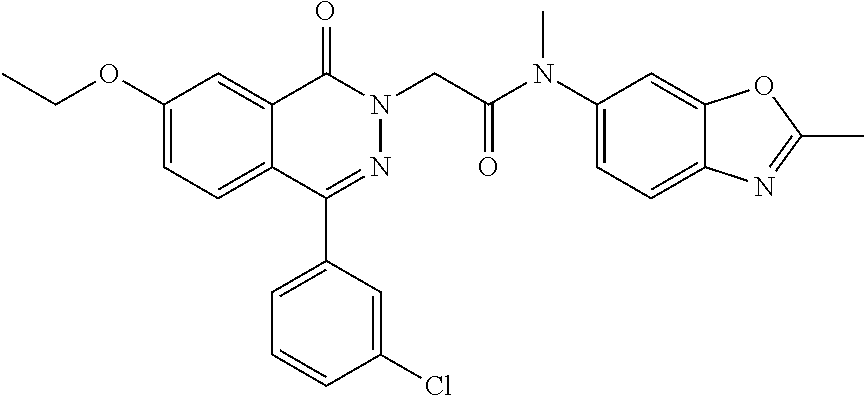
C12=CC(OCC)=CC=C1C(C1=CC=CC(Cl)=C1)=NN(CC(N(C1=CC=C3C(=C1)OC(C)=N3)C)=O)C2=O
